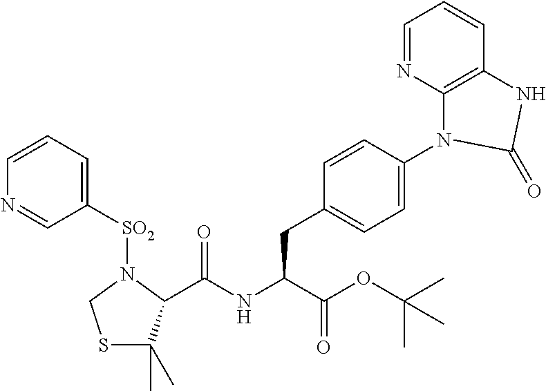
C1([SO2]N2CSC(C)(C)C2C(NC(C(OC(C)(C)C)=O)CC2=CC=C(N3C4=C(C=CC=N4)NC3=O)C=C2)=O)=CC=CN=C1
